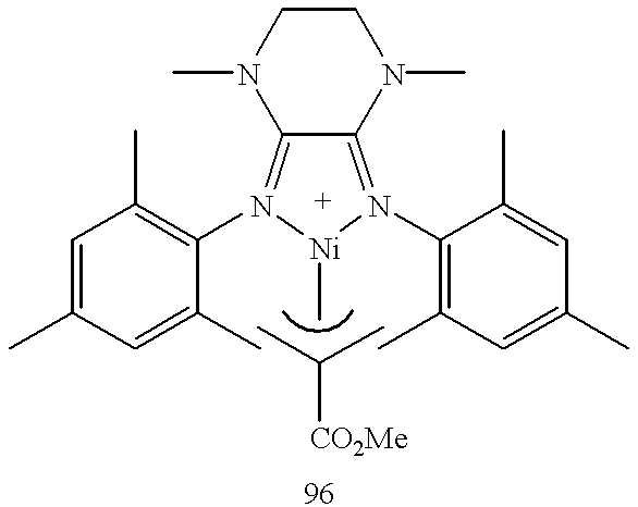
C12=N(C3=C(C)C=C(C)C=C3C)[Ni](C)N(C3=C(C)C=C(C)C=C3C)=C1N(C)CCN2C.CC(C)[CO2Me]
